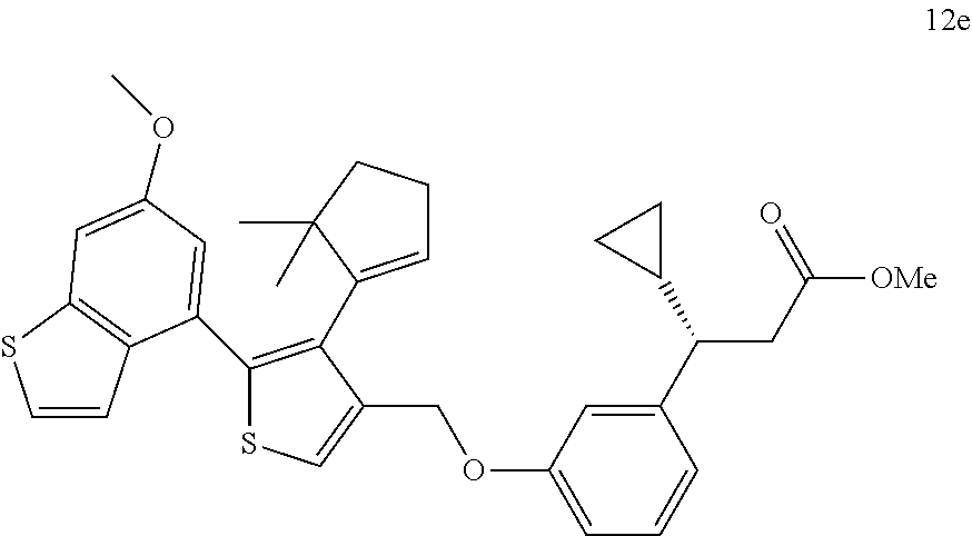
C1(C2=CC(OC)=CC3=C2C=CS3)=C(C2=CCCC2(C)C)C(COC2=CC=CC(C(C3CC3)CC([OMe])=O)=C2)=CS1
